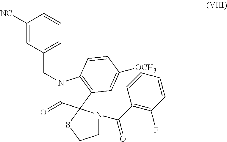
N1(CC2=CC=CC([NC])=C2)C(=O)C2(C3=C1C=CC([OCH3])=C3)N(C(C1=C(F)C=CC=C1)=O)CCS2
